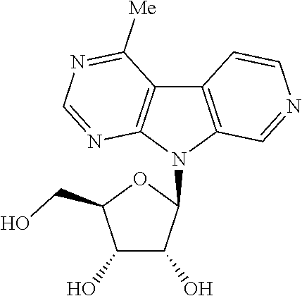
C1(O)C(O)C(N2C3=C(C4=C2N=CN=C4[Me])C=CN=C3)OC1CO
